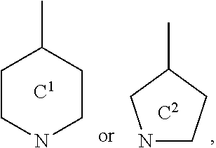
C1CNCCC1C.N1CCC(C)C1
